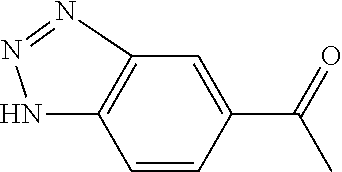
C1=CC(C(=O)C)=CC2=C1NN=N2
